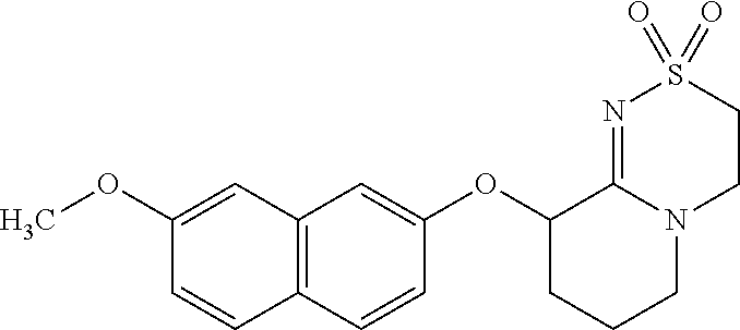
C1(OC2CCCN3C2=NS(=O)(=O)CC3)=CC2=C(C=C1)C=CC(OC)=C2
